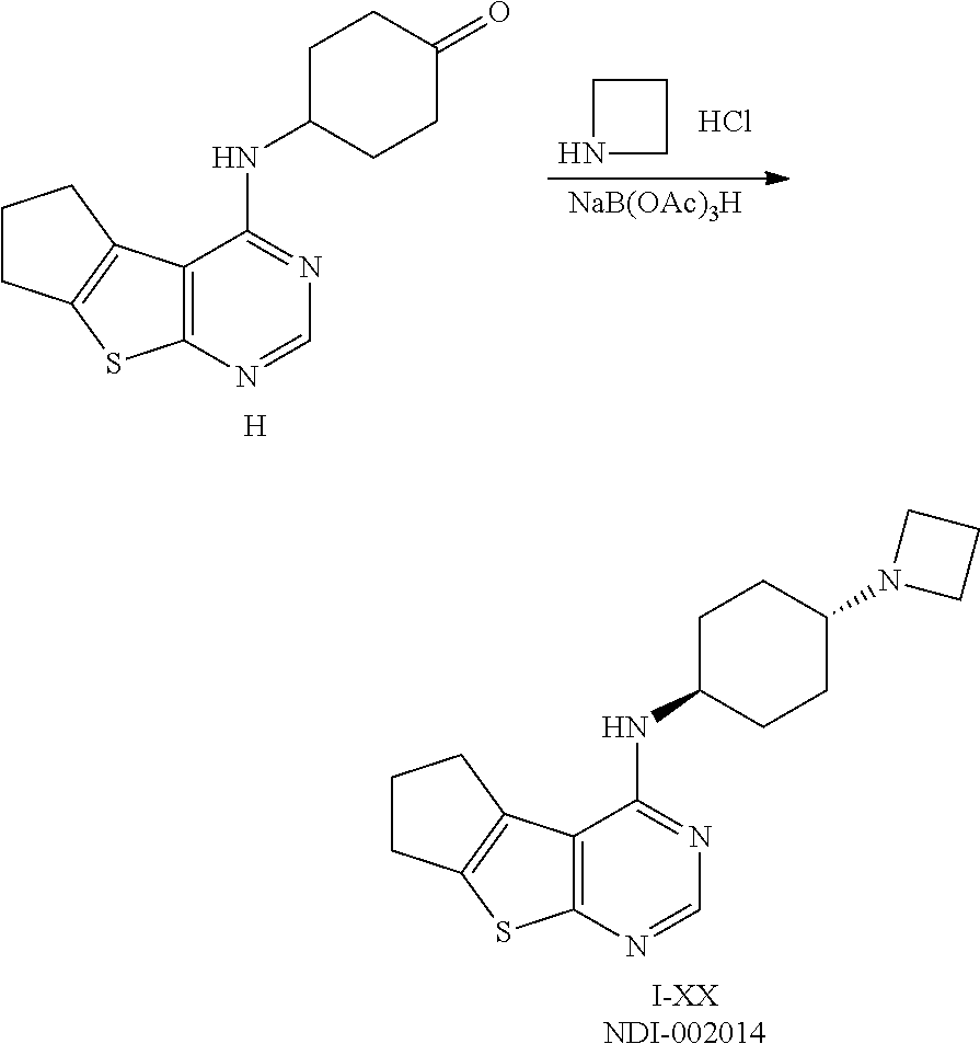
Cl.N1CCC1.[NaB(OAc)3H].C12=C(N=CN=C1NC1CCC(=O)CC1)SC1=C2CCC1.[H].[I-XXNDI-002014].C12=C(N=CN=C1NC1CCC(N3CCC3)CC1)SC1=C2CCC1
